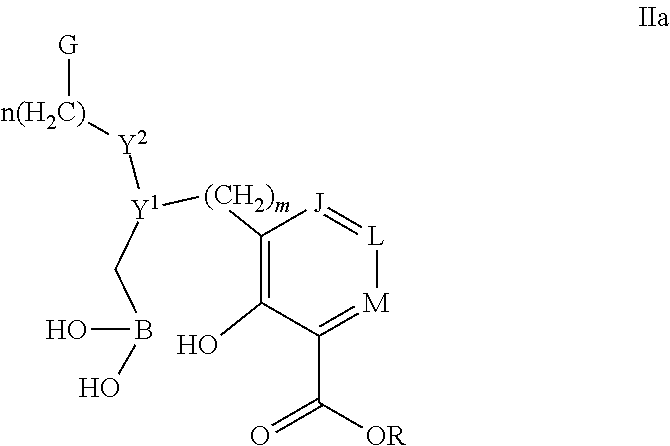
C1([(CH2)m][Y1](CB(O)O)[Y2][n(H2C)][G])=C(O)C(C(=O)[OR])=[M][L]=[J]1
